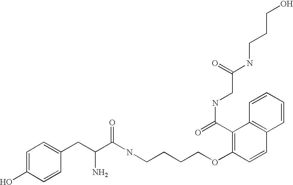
C1=C(O)C=CC(CC(C(NCCCCOC2=C(C(=O)NCC(NCCCO)=O)C3=C(C=C2)C=CC=C3)=O)N)=C1
